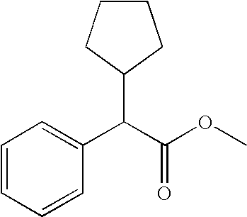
C1=CC=CC(C(C(OC)=O)C2CCCC2)=C1
